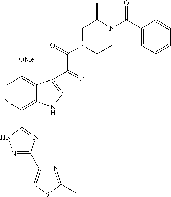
C1=NC(C2=NC(C3=CSC(C)=N3)=NN2)=C2C(=C1[OMe])C(C(=O)C(=O)N1CCN(C(C3=CC=CC=C3)=O)C(C)C1)=CN2
